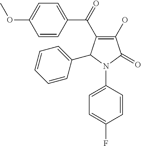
C1(O)=C(C(C2=CC=C(OC)C=C2)=O)C(C2=CC=CC=C2)N(C2=CC=C(F)C=C2)C1=O
